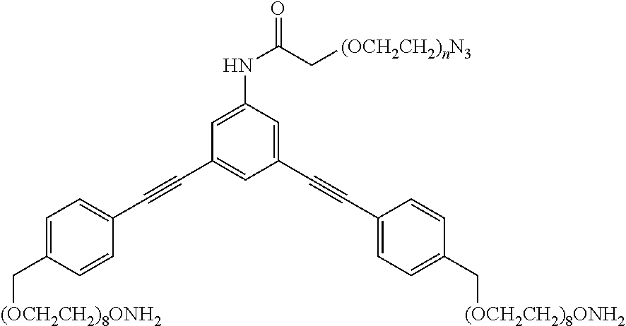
N(C(C[(OCH2CH2)nN3])=O)C1=CC(C#CC2=CC=C(C[(OCH2CH2)8ONH2])C=C2)=CC(C#CC2=CC=C(C[(OCH2CH2)8ONH2])C=C2)=C1
